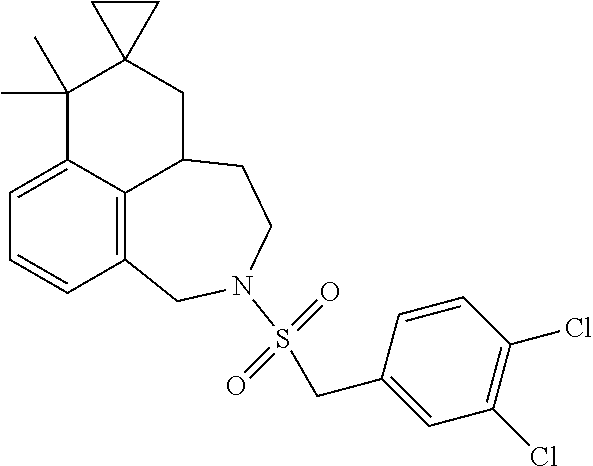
C1=C2C3=C(C=C1)CN(S(=O)(=O)CC1=CC(Cl)=C(Cl)C=C1)CCC3CC1(C2(C)C)CC1
